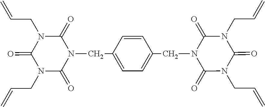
C1(=O)N(CC=C)C(=O)N(CC2=CC=C(CN3C(=O)N(CC=C)C(=O)N(CC=C)C3=O)C=C2)C(=O)N1CC=C
